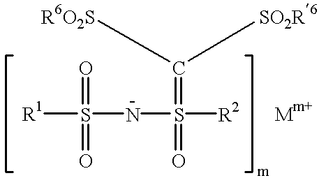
[R1]S(=O)(NS([R2])(=C([R6O2S])[SO2R6])=O)=O
